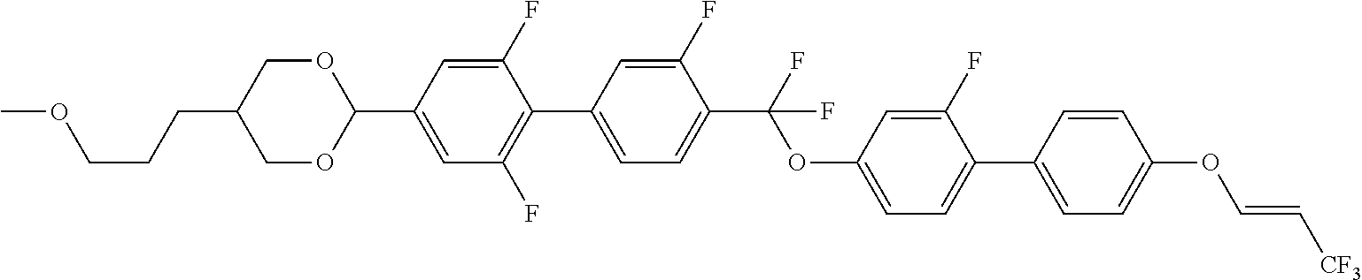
COCCCC1COC(C2=CC(F)=C(C3=CC=C(C(F)(OC4=CC=C(C5=CC=C(OC=C[CF3])C=C5)C(F)=C4)F)C(F)=C3)C(F)=C2)OC1
